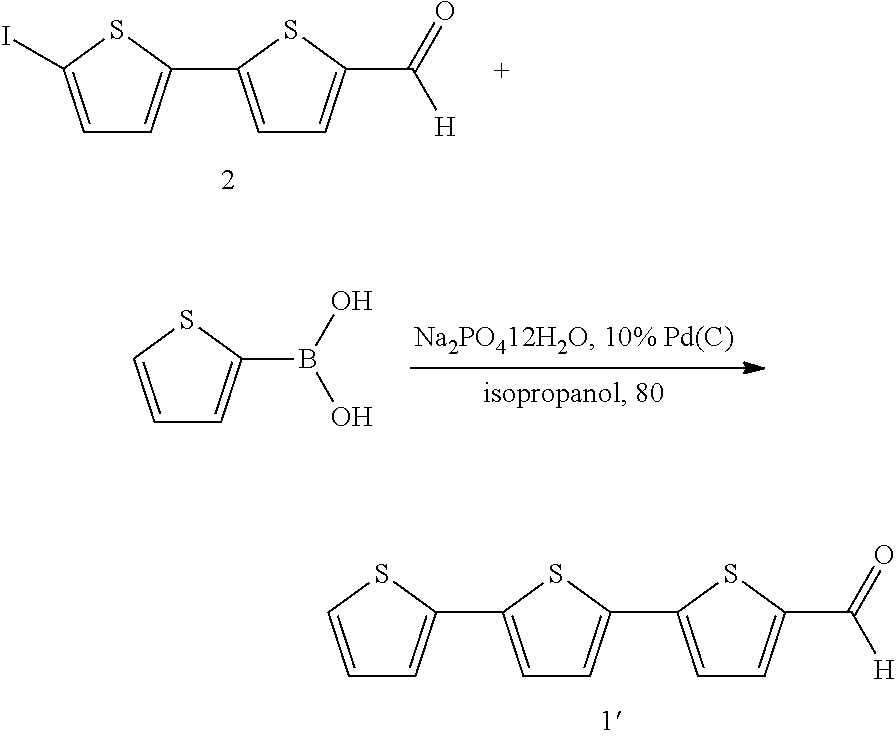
C1=CSC(B(O)O)=C1.C1=CSC(C2=CC=C(C3=CC=C(C([H])=O)S3)S2)=C1.C1=C(I)SC(C2=CC=C(C([H])=O)S2)=C1
